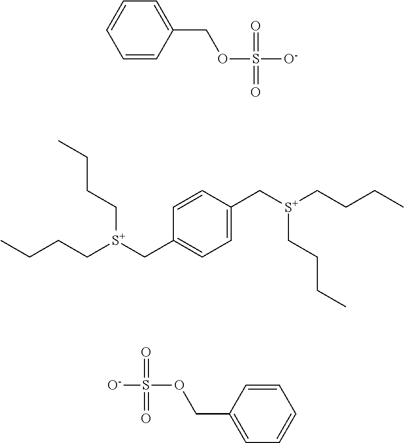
C1=CC(COS(=O)(=O)[O-])=CC=C1.C1=CC(COS(=O)(=O)[O-])=CC=C1.CCCC[S+](CC1=CC=C(C[S+](CCCC)CCCC)C=C1)CCCC
